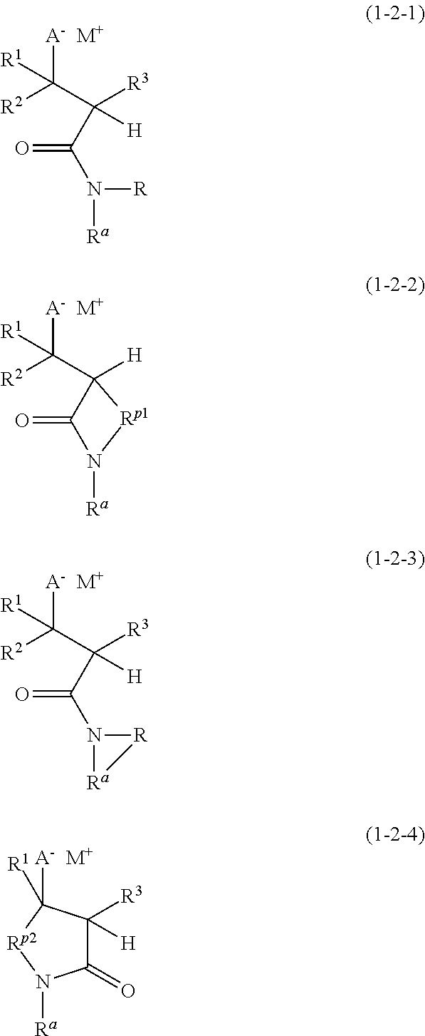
[R2]C([A-])([R1])C([R3])(C(N([Ra])[R])=O)[H].[M+].[R2]C([A-])([R1])C1([H])C(=O)N([Ra])[Rp1]1.[M+].[R2]C([A-])([R1])C([R3])(C(N1[Ra][R]1)=O)[H].[M+].C1([R3])([H])C(=O)N([Ra])[Rp2]C1([A-])[R1].[M+]
